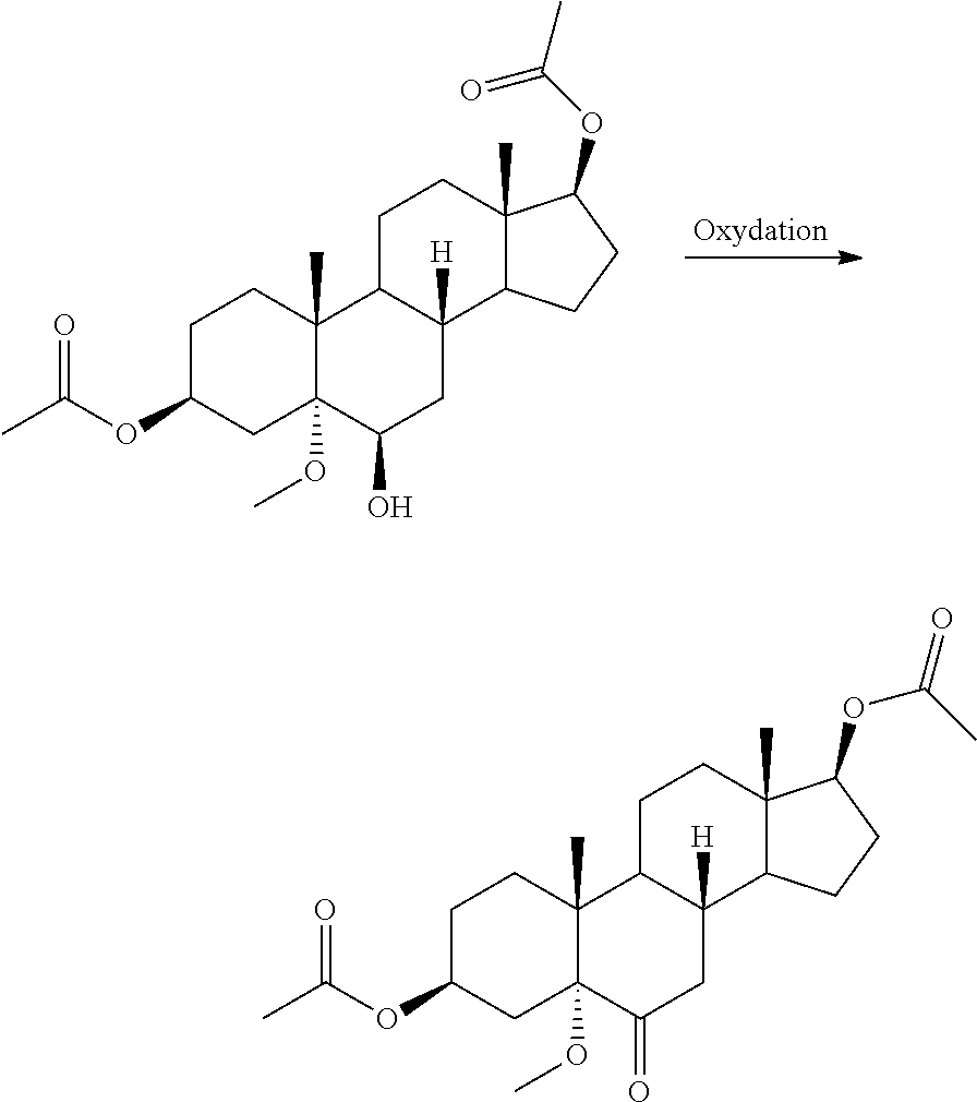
C1C(OC(C)=O)CC2(OC)C(C)(C1)C1C([H])(CC2O)C2C(C)(CC1)C(OC(C)=O)CC2.C1C(OC(C)=O)CC2(OC)C(C)(C1)C1C([H])(CC2=O)C2C(C)(CC1)C(OC(C)=O)CC2
